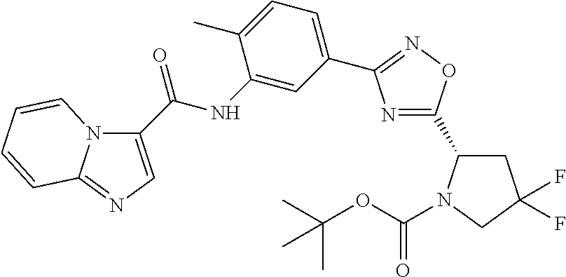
N1=C(C2CC(F)(F)CN2C(OC(C)(C)C)=O)ON=C1C1=CC=C(C)C(NC(=O)C2=CN=C3N2C=CC=C3)=C1
